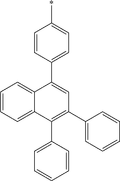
C1=CC=C2C(=C1)C(C1=CC=C(*)C=C1)=CC(C1=CC=CC=C1)=C2C1=CC=CC=C1
